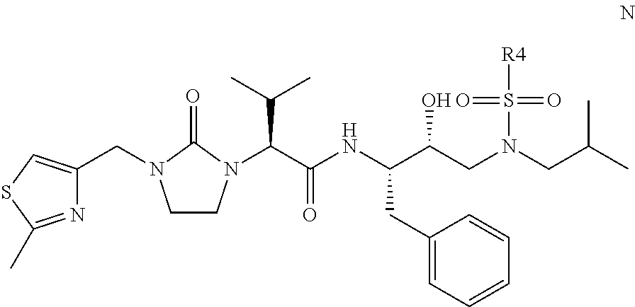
C1CN(C(C(NC(C(CN(CC(C)C)S(=O)([R4])=O)O)CC2=CC=CC=C2)=O)C(C)C)C(=O)N1CC1=CSC(C)=N1
